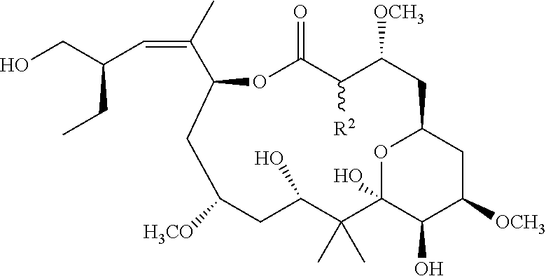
O1C(=O)C([R2])C([OCH3])CC2CC([OCH3])C(O)C(O)(O2)C(C)(C)C(O)CC([H3CO])CC1C(C)=CC(CO)CC
